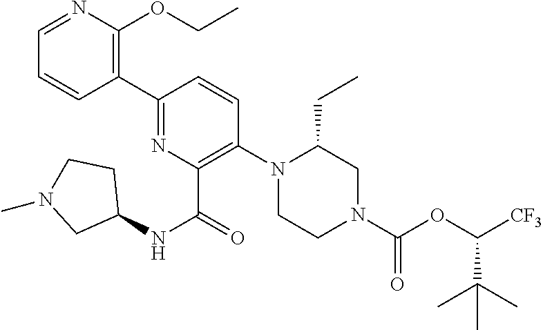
C1(C2=C(OCC)N=CC=C2)=NC(C(NC2CCN(C)C2)=O)=C(N2CCN(C(OC([CF3])C(C)(C)C)=O)CC2CC)C=C1
